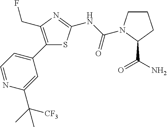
C1(C2=CC=NC(C(C)([CF3])C)=C2)=C(CF)N=C(NC(=O)N2CCCC2C(=O)N)S1
